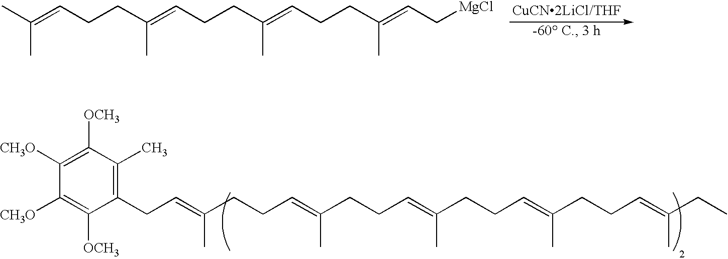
CC(=CCCC(=CCCC(=CCCC(=CC[MgCl])C)C)C)C.C1([CH3O])=C([OCH3])C(C)=C(CC=C(CCC=C(CCC=C(CCC=C(CCC=C(CC)C)C)C)C)C)C([OCH3])=C1[CH3O]
